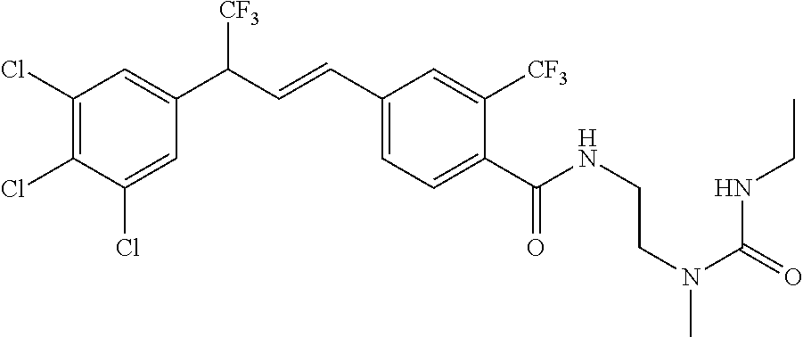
C1(Cl)=C(Cl)C(Cl)=CC(C(C=CC2=CC=C(C(NCCN(C(NCC)=O)C)=O)C([CF3])=C2)[CF3])=C1
